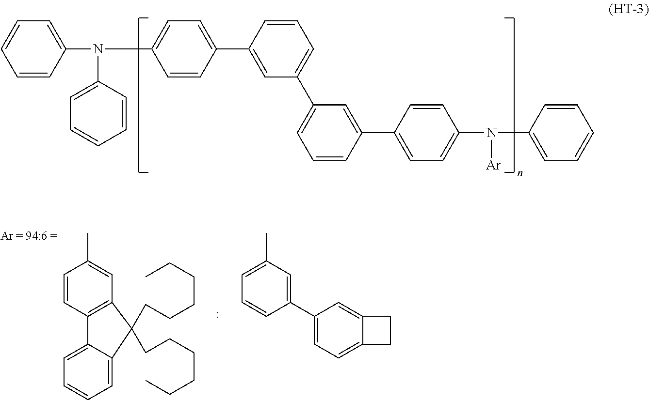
C1=CC2=C(C=C1C)C(CCCCCC)(CCCCCC)C1=CC=CC=C21.C1(C2=CC=C3C(=C2)CC3)=CC(C)=CC=C1.C1=CC(N(C2=CC=CC=C2)C2=CC=C(C3=CC(C4=CC=CC(C5=CC=C(N(C6=CC=CC=C6)[Ar])C=C5)=C4)=CC=C3)C=C2)=CC=C1
